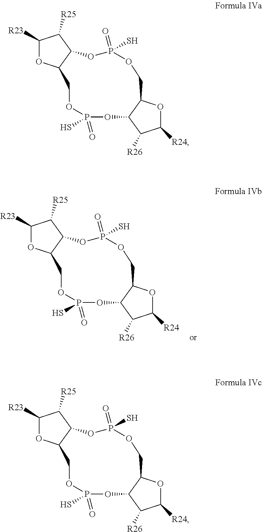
[R23]C1OC2C(C1[R25])OP(S)(=O)OCC1OC([R24])C([R26])C1OP(S)(=O)OC2.[R23]C1OC2C(C1[R25])OP(S)(=O)OCC1OC([R24])C([R26])C1OP(S)(=O)OC2.[R23]C1OC2C(C1[R25])OP(S)(=O)OCC1OC([R24])C([R26])C1OP(S)(=O)OC2
